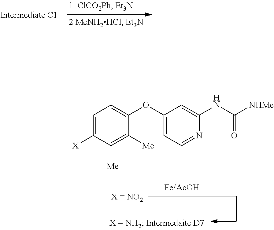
C1=C([X])C([Me])=C([Me])C(OC2=CC=NC(NC([NHMe])=O)=C2)=C1
